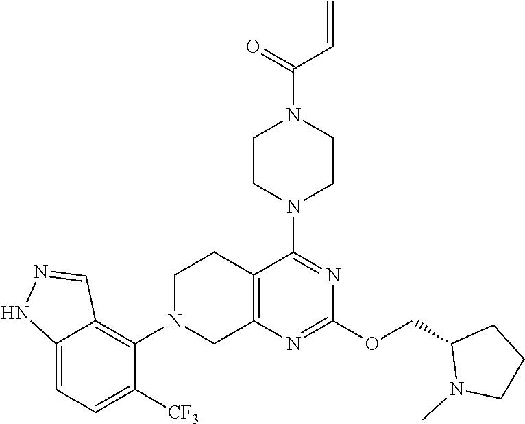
C1CN(C2=NC(OCC3N(C)CCC3)=NC3=C2CCN(C2=C4C(=CC=C2[CF3])NN=C4)C3)CCN1C(=O)C=C
